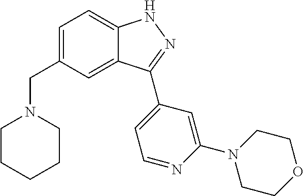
C1=C(CN2CCCCC2)C=C2C(=C1)NN=C2C1=CC=NC(N2CCOCC2)=C1
